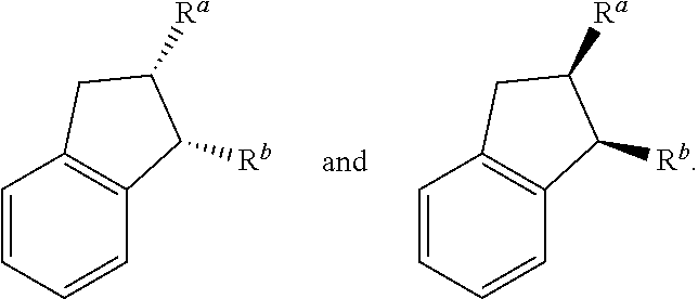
C1=CC=CC2=C1CC([Ra])C2[Rb].C1=CC=CC2=C1CC([Ra])C2[Rb]
